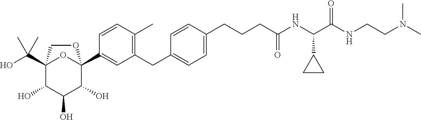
C12(C(O)(C)C)C(O)C(O)C(O)C(C3=CC(CC4=CC=C(CCCC(NC(C(NCCN(C)C)=O)C5CC5)=O)C=C4)=C(C)C=C3)(O1)OC2
